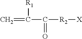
C=C(C([R2][X])=O)[R1]
